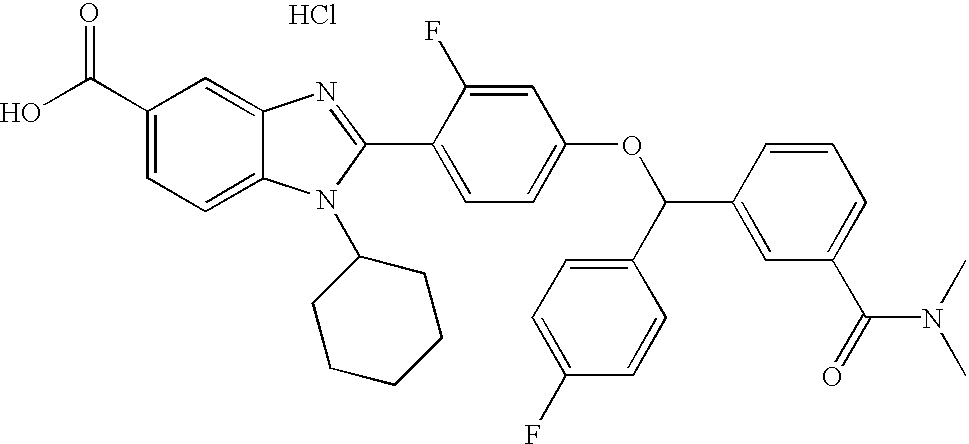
C1=C2C(=CC=C1C(O)=O)N(C1CCCCC1)C(C1=CC=C(OC(C3=CC=C(F)C=C3)C3=CC(C(=O)N(C)C)=CC=C3)C=C1F)=N2.Cl
